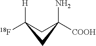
[18F]C1([H])CC([COOH])(N)C1
